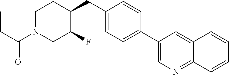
C1(C2=CC=C(CC3CCN(C(CC)=O)CC3F)C=C2)=CN=C2C(=C1)C=CC=C2
